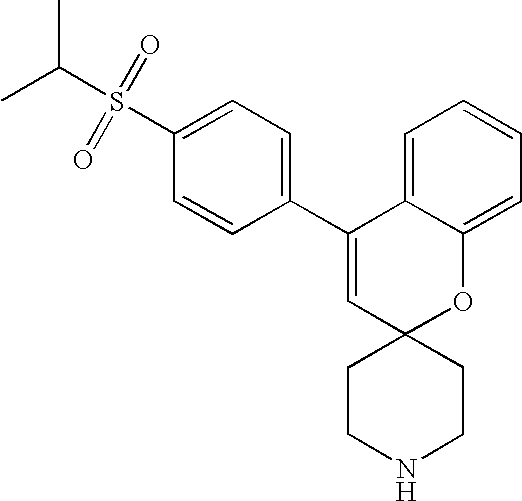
C1(C2=CC=C(S(=O)(=O)C(C)C)C=C2)=CC2(OC3=CC=CC=C13)CCNCC2
